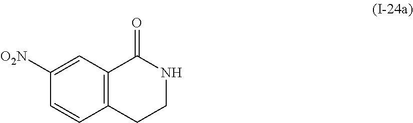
C12=C(CCNC1=O)C=CC([O2N])=C2
